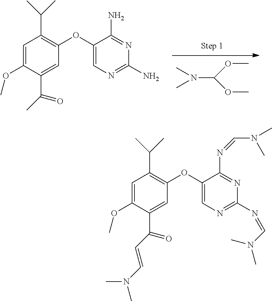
CN(C)C(OC)OC.C1=C(OC)C(C(C)=O)=CC(OC2=CN=C(N)N=C2N)=C1C(C)C.C1=C(OC)C(C(C=CN(C)C)=O)=CC(OC2=CN=C(N=CN(C)C)N=C2N=CN(C)C)=C1C(C)C
